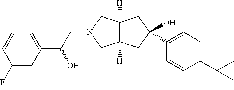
C(N1CC2([H])C([H])(C1)CC(O)(C1=CC=C(C(C)(C)C)C=C1)C2)C(C1=CC=CC(F)=C1)O
